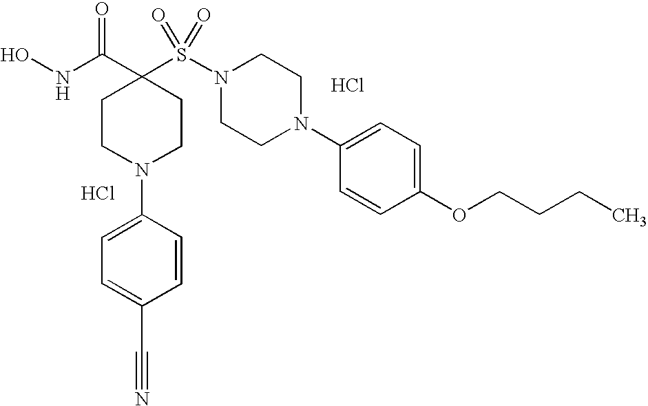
Cl.ONC(C1(S(N2CCN(C3=CC=C(OCCCC)C=C3)CC2)(=O)=O)CCN(C2=CC=C(C#N)C=C2)CC1)=O.Cl
